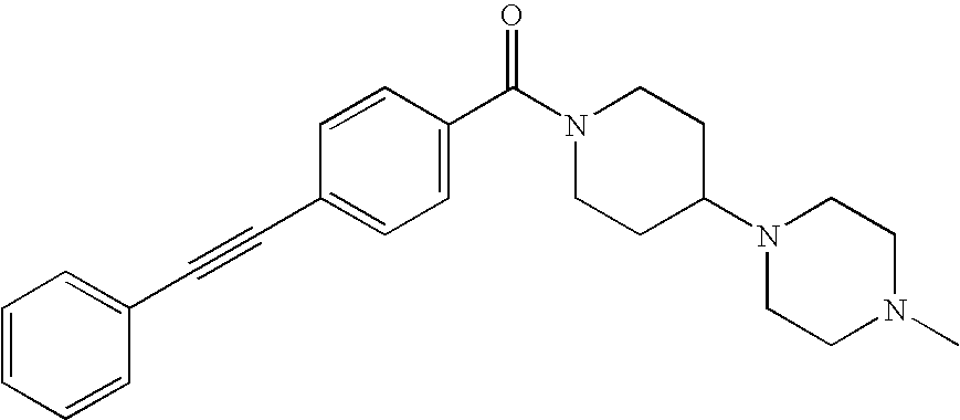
C1=CC=CC(C#CC2=CC=C(C(N3CCC(N4CCN(C)CC4)CC3)=O)C=C2)=C1
